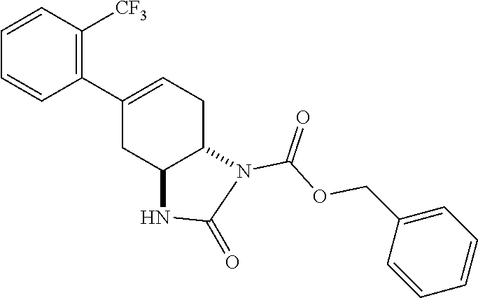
C1=CC([CF3])=C(C2=CCC3C(C2)NC(=O)N3C(OCC2=CC=CC=C2)=O)C=C1
